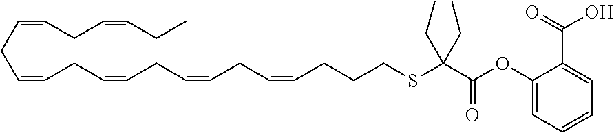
C1=C(C(O)=O)C(OC(C(SCCCC=CCC=CCC=CCC=CCC=CCC=CCC)(CC)CC)=O)=CC=C1
